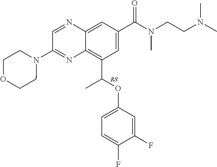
C12=C(C(OC3=CC=C(F)C(F)=C3)C)C=C(C(N(CCN(C)C)C)=O)C=C1N=CC(N1CCOCC1)=N2
